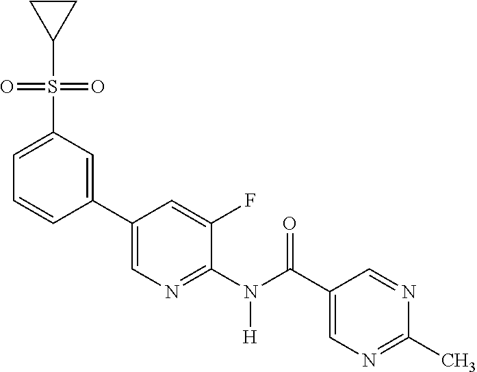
C1(C2=CN=C(N(C(C3=CN=C(C)N=C3)=O)[H])C(F)=C2)=CC(S(C2CC2)(=O)=O)=CC=C1
